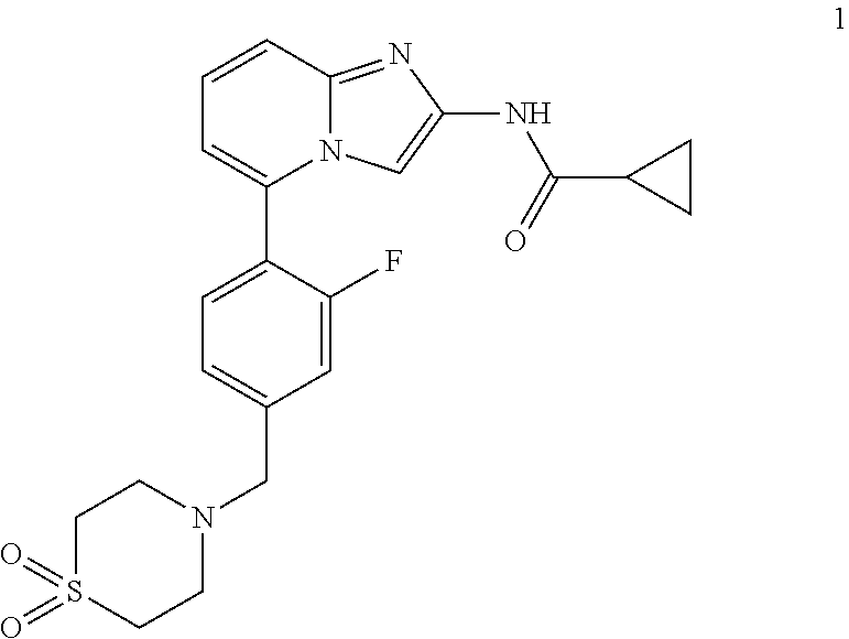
C1=CC2=NC(NC(C3CC3)=O)=CN2C(C2=CC=C(CN3CCS(=O)(=O)CC3)C=C2F)=C1
